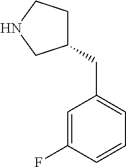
C1=C(F)C=CC=C1CC1CCNC1
